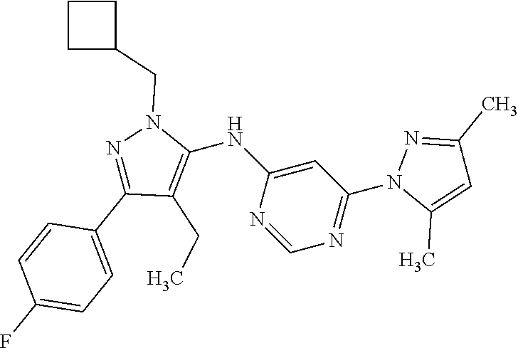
N1=C(C2=CC=C(F)C=C2)C(CC)=C(NC2=CC(N3C(C)=CC(C)=N3)=NC=N2)N1CC1CCC1
